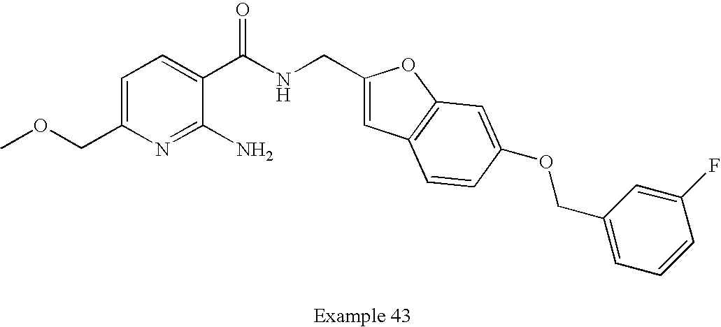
C1=C(COC)N=C(N)C(C(NCC2=CC3=C(O2)C=C(OCC2=CC=CC(F)=C2)C=C3)=O)=C1
